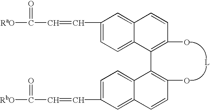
[RaO]C(=O)C=CC1=CC=C2C(=C1)C=CC(O)=C2C1=C(O)C=CC2=CC(C=CC(=O)[RbO])=CC=C12
